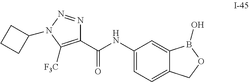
C1(C(NC2=CC=C3C(=C2)B(O)OC3)=O)=C([F3C])N(C2CCC2)N=N1
